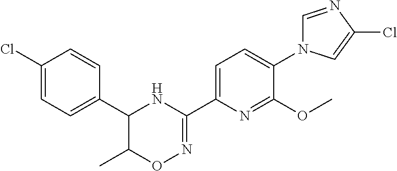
N1=C(C2=CC=C(N3C=NC(Cl)=C3)C(OC)=N2)NC(C2=CC=C(Cl)C=C2)C(C)O1
